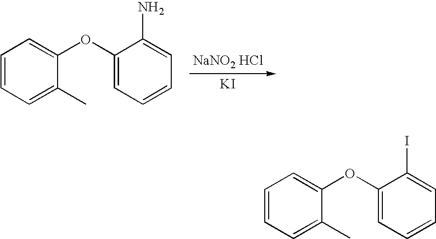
C1=CC=C(C)C(OC2=CC=CC=C2N)=C1.[KI].C1=CC=C(C)C(OC2=CC=CC=C2I)=C1
